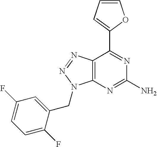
C1=CC=C(C2=NC(N)=NC3=C2N=NN3CC2=CC(F)=CC=C2F)O1
